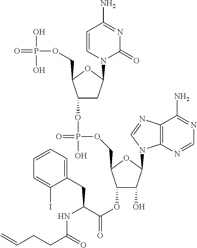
C1(OP(=O)(OCC2C(OC(=O)C(NC(CCC=C)=O)CC3=CC=CC=C3I)C(O)C(N3C4=C(N=C3)C(N)=NC=N4)O2)O)CC(N2C(=O)N=C(N)C=C2)OC1COP(=O)(O)O
